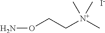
NOCC[N+](C)(C)C.[I-]
